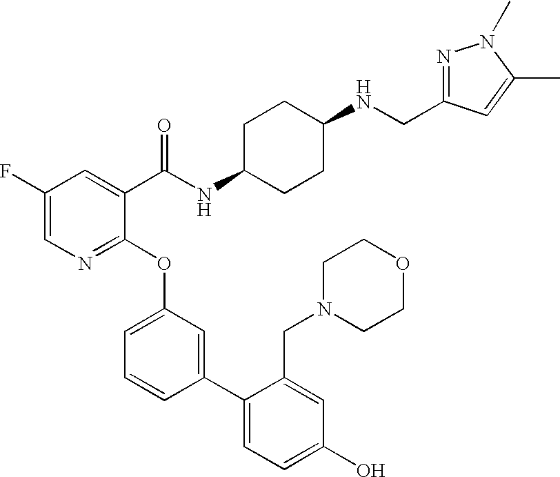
C1(F)=CN=C(OC2=CC=CC(C3=CC=C(O)C=C3CN3CCOCC3)=C2)C(C(NC2CCC(NCC3=NN(C)C(C)=C3)CC2)=O)=C1
